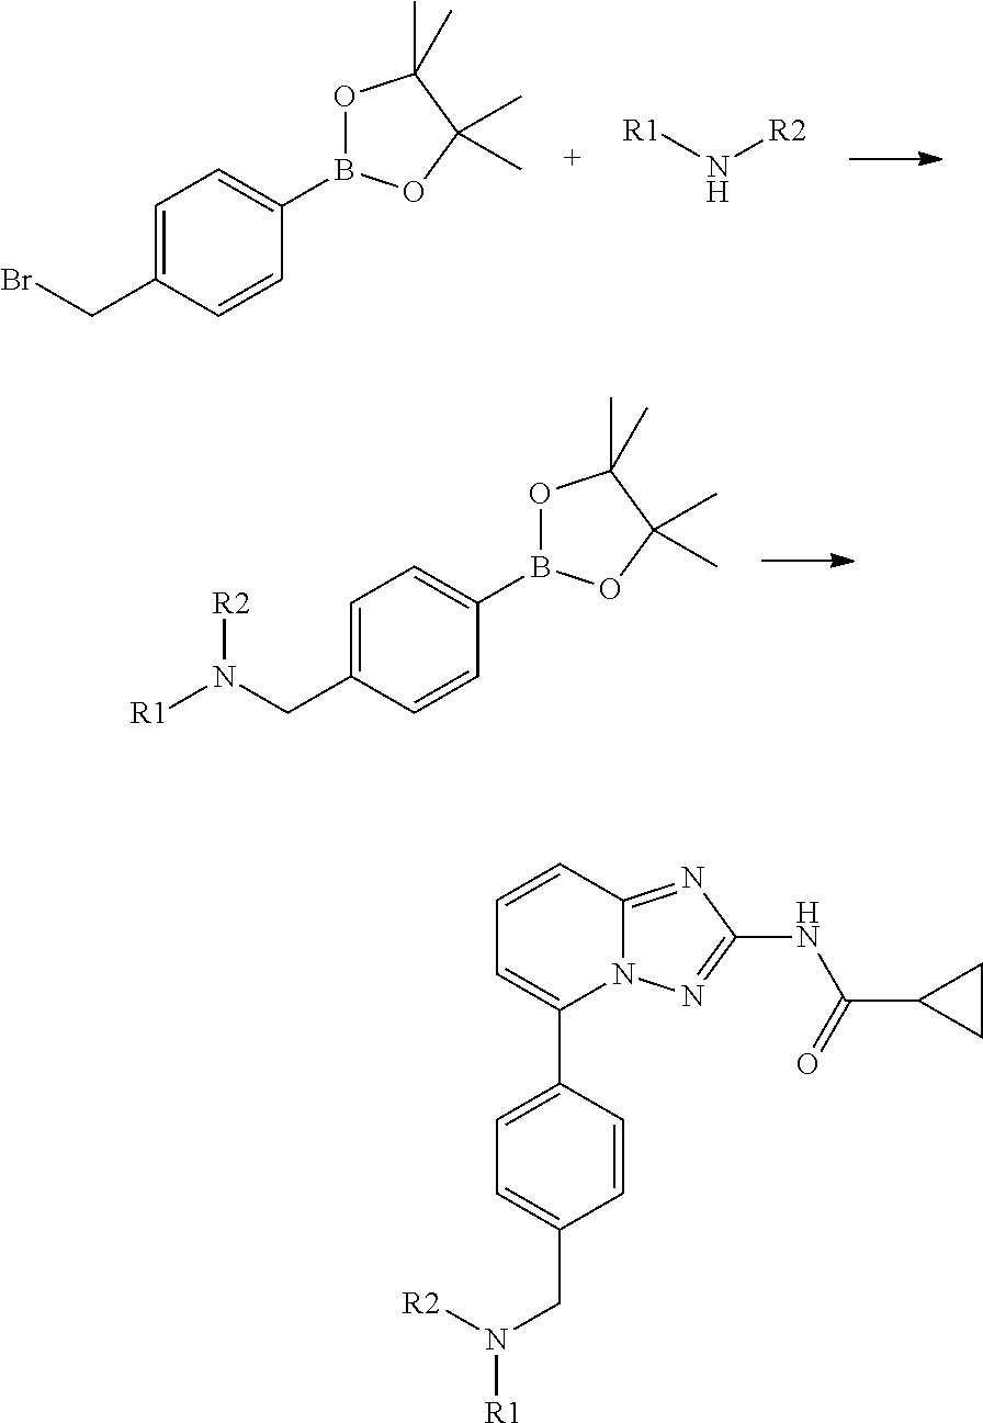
C1=C(CBr)C=CC(B2OC(C)(C)C(C)(C)O2)=C1.[R1]N[R2].C1=C(CN([R1])[R2])C=CC(B2OC(C)(C)C(C)(C)O2)=C1.C1=C(CN([R1])[R2])C=CC(C2=CC=CC3=NC(NC(=O)C4CC4)=NN23)=C1
